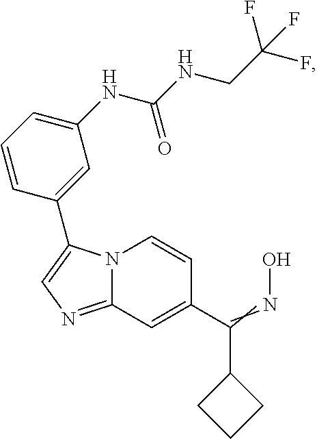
N12C(=NC=C1C1=CC(NC(NCC(F)(F)F)=O)=CC=C1)C=C(C(=NO)C1CCC1)C=C2
